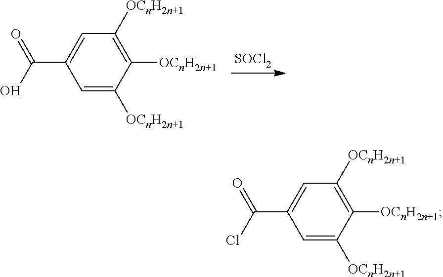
[SOCl2].C1=C([OCnH2n+1])C([OCnH2n+1])=C([OCnH2n+1])C=C1C(=O)O.C1=C([OCnH2n+1])C([OCnH2n+1])=C([OCnH2n+1])C=C1C(=O)Cl
